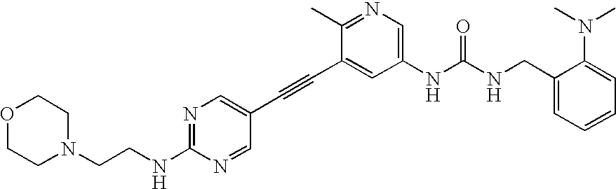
C1(C#CC2=CN=C(NCCN3CCOCC3)N=C2)=CC(NC(NCC2=CC=CC=C2N(C)C)=O)=CN=C1C
